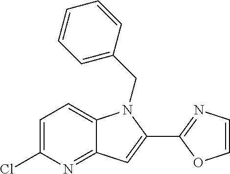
C1=C(Cl)N=C2C(=C1)N(CC1=CC=CC=C1)C(C1=NC=CO1)=C2
